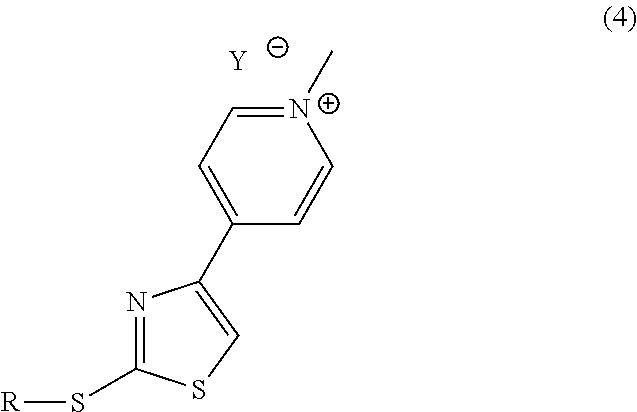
N1=C(S[R])SC=C1C1=CC=[N+](C)C=C1.[Y]
